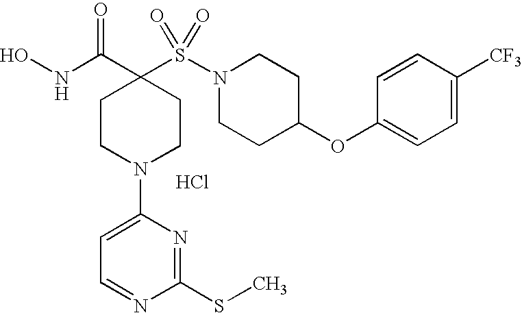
C1(OC2CCN(S(=O)(=O)C3(C(=O)NO)CCN(C4=CC=NC(SC)=N4)CC3)CC2)=CC=C([CF3])C=C1.Cl
